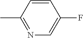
CC1=NC=C(F)C=C1
